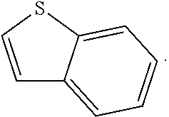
C1=CSC2=CC=CC=C12
